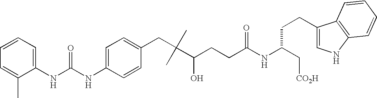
C1(CC(C)(C)C(CCC(NC(C[CO2H])CCC2=CNC3=C2C=CC=C3)=O)O)=CC=C(NC(NC2=CC=CC=C2C)=O)C=C1
